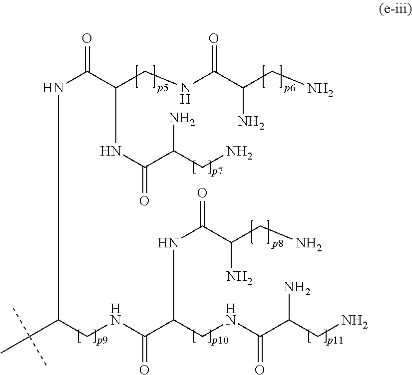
C(C(CNC(C(CN)N)=O)NC(=O)C(N)CN)(NCC(C(C)(C)C)NC(=O)C(NC(C(N)CN)=O)CNC(=O)C(N)CN)=O
